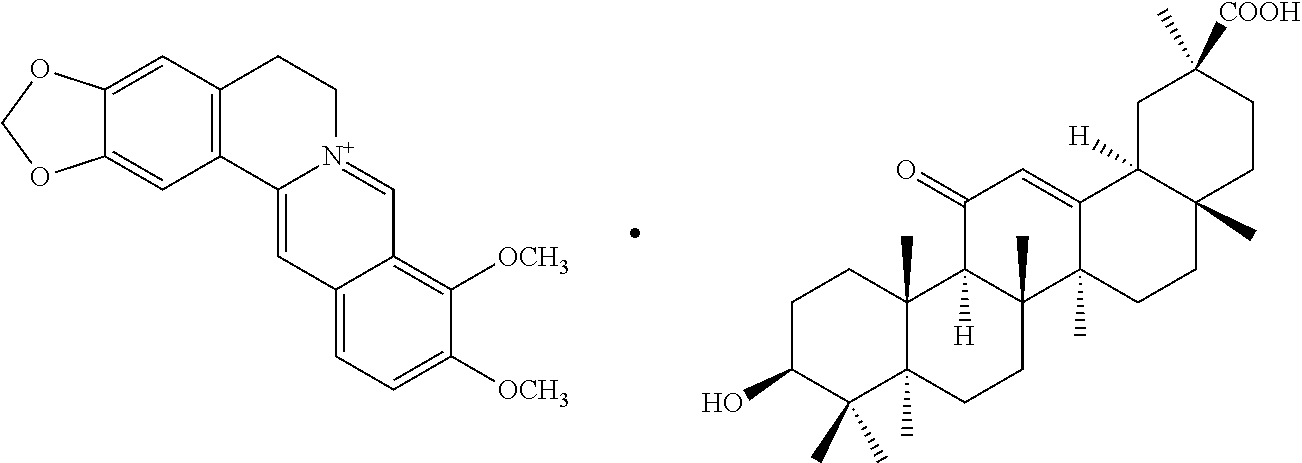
C12=CC3=C(C=C1OCO2)C1=CC2=CC=C([OCH3])C([OCH3])=C2C=[N+]1CC3.C1C(O)C(C)(C)C2(C)C(C)(C1)C1([H])C(C)(CC2)C2(C)C(=CC1=O)C1([H])C(C)(CC2)CCC([COOH])(C)C1
